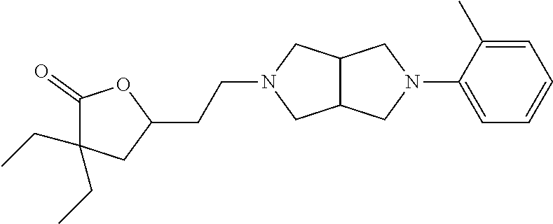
C12C(CN(C3=CC=CC=C3C)C1)CN(CCC1OC(=O)C(CC)(CC)C1)C2
